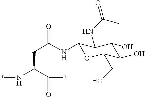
C1(NC(CC(N*)C(*)=O)=O)OC(CO)C(O)C(O)C1NC(=O)C
